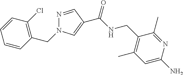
C1(C)=C(CNC(=O)C2=CN(CC3=C(Cl)C=CC=C3)N=C2)C(C)=NC(N)=C1
